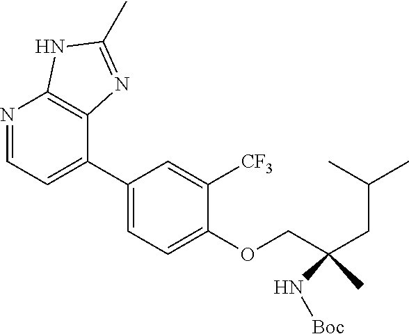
N1=CC=C(C2=CC=C(OCC(CC(C)C)(N[Boc])C)C([CF3])=C2)C2=C1NC(C)=N2
